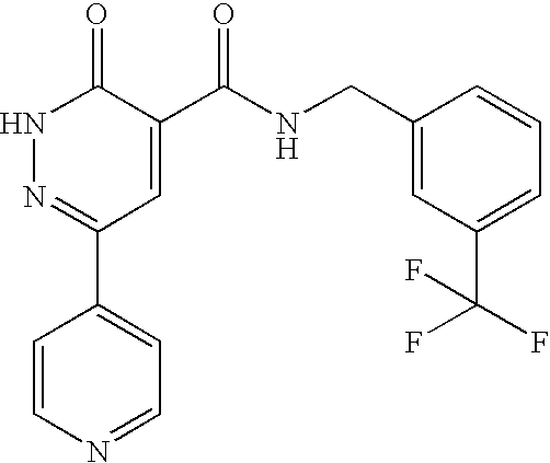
C1=CN=CC=C1C1=NNC(=O)C(C(=O)NCC2=CC(C(F)(F)F)=CC=C2)=C1
